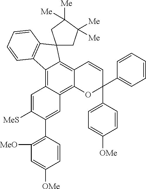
C12=C3C(=C4C(=C1C1(C5=C2C=CC=C5)CC([Me])([Me])C([Me])([Me])C1)C=CC(C1=CC=C([OMe])C=C1)(C1=CC=CC=C1)O4)C=C(C1=C([MeO])C=C([OMe])C=C1)C([MeS])=C3
